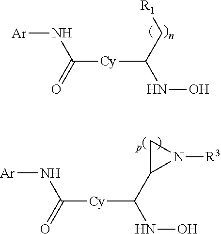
[Ar]NC(=O)[Cy]C(C[R1])NO.[Ar]NC(=O)[Cy]C(C1N([R3])C1)NO
